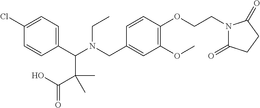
C1(C(N(CC2=CC(OC)=C(OCCN3C(=O)CCC3=O)C=C2)CC)C(C(O)=O)(C)C)=CC=C(Cl)C=C1
